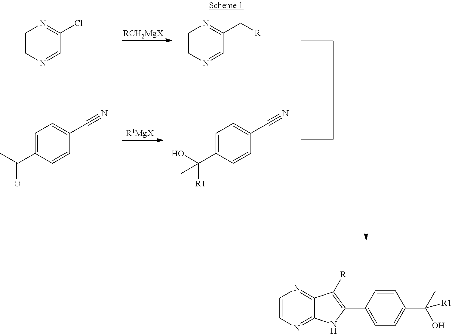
C1=CN=CC(Cl)=N1.C1=C(C(C)=O)C=CC(C#N)=C1.[R1MgX].[RCH2MgX].C1=CN=CC(C[R])=N1.C1=C(C(O)([R1])C)C=CC(C#N)=C1.C1=CN=C2C(=N1)C([R])=C(C1=CC=C(C(C)(O)[R1])C=C1)N2
